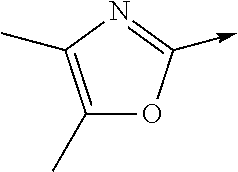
C1(C)=C(C)N=C(->C)O1
